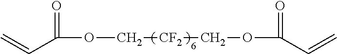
C=CC(OC[CF2]COC(C=C)=O)=O
